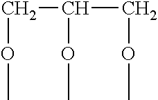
O(CC(COC)OC)C
